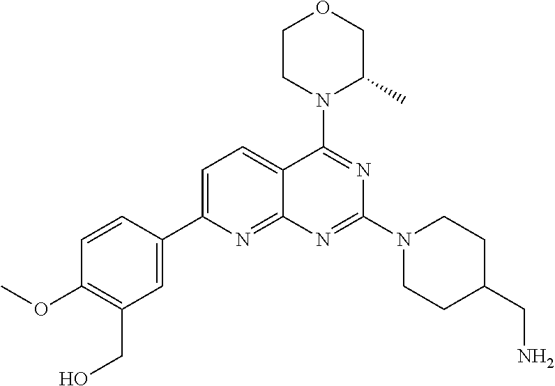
C1=C(C2=CC(CO)=C(OC)C=C2)N=C2C(=C1)C(N1C(C)COCC1)=NC(N1CCC(CN)CC1)=N2
